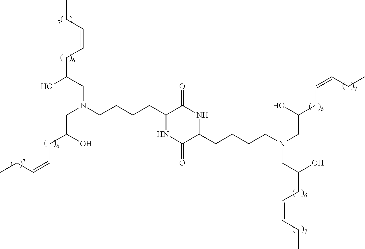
C1(CCCCN(CC(CC=CCC)O)CC(CC=CCC)O)NC(=O)C(CCCCN(CC(CC=CCC)O)CC(CC=CCC)O)NC1=O
